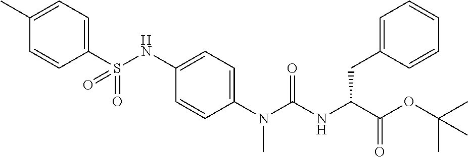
C1(S(NC2=CC=C(N(C(NC(C(=O)OC(C)(C)C)CC3=CC=CC=C3)=O)C)C=C2)(=O)=O)=CC=C(C)C=C1
